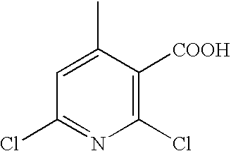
C1(Cl)=C([COOH])C(C)=CC(Cl)=N1
